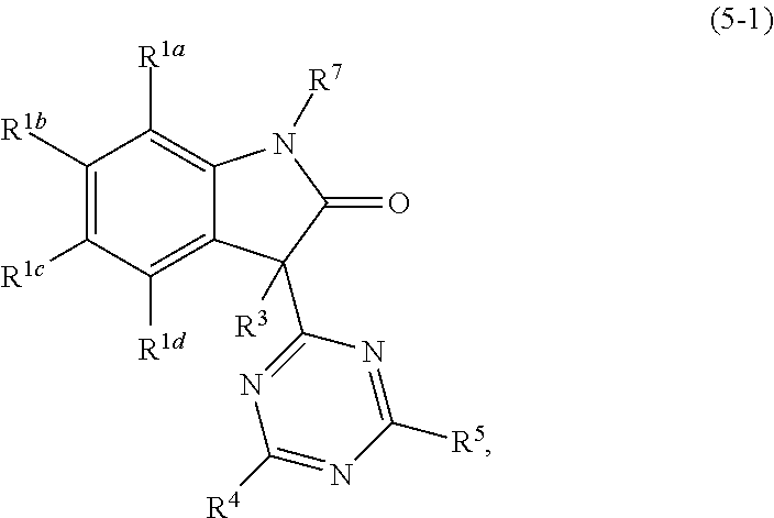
C1([R1b])=C([R1c])C([R1d])=C2C(=C1[R1a])N([R7])C(=O)C2(C1=NC([R4])=NC([R5])=N1)[R3]
